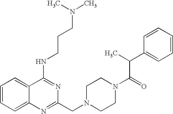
C1=CC=C2C(=C1)C(NCCCN(C)C)=NC(CN1CCN(C(C(C3=CC=CC=C3)C)=O)CC1)=N2
